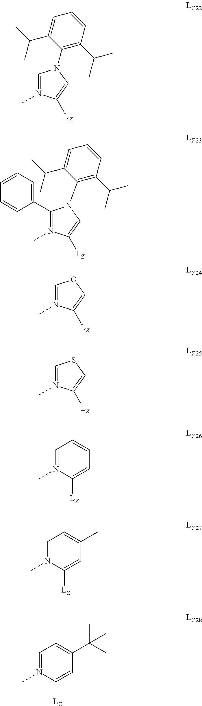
C1=N(C)C([LZ])=CN1C1=C(C(C)C)C=CC=C1C(C)C.C1(C2=CC=CC=C2)=N(C)C([LZ])=CN1C1=C(C(C)C)C=CC=C1C(C)C.C1=N(C)C([LZ])=CO1.C1=N(C)C([LZ])=CS1.C1=N(C)C([LZ])=CC=C1.C1=N(C)C([LZ])=CC(C)=C1.C1=N(C)C([LZ])=CC(C(C)(C)C)=C1
